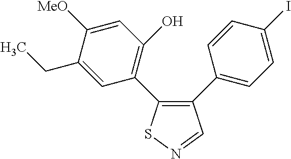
C1(CC)=CC(C2=C(C3=CC=C(I)C=C3)C=NS2)=C(O)C=C1[MeO]
